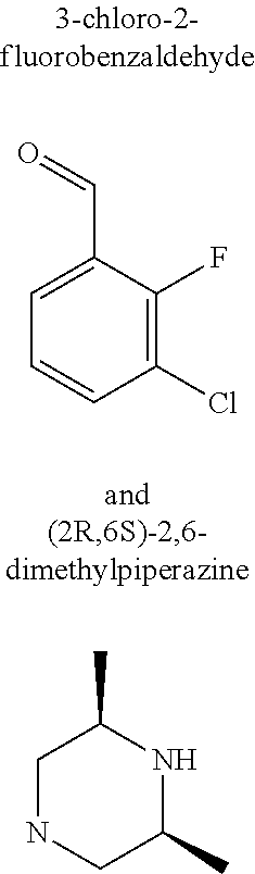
C1=C(C=O)C(F)=C(Cl)C=C1.C1NCC(C)NC1C
